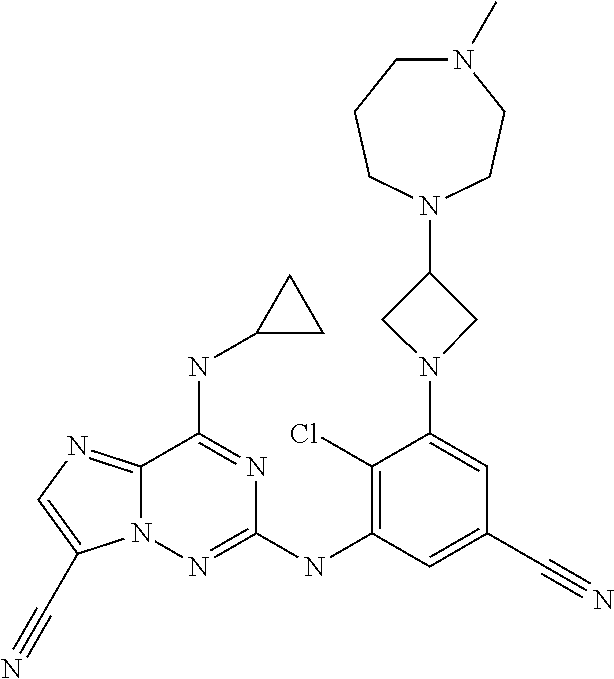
C1(Cl)=C(NC2=NN3C(=NC=C3C#N)C(NC3CC3)=N2)C=C(C#N)C=C1N1CC(N2CCN(C)CCC2)C1
